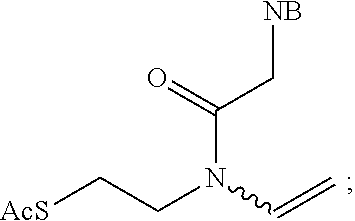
C(N(CC[AcS])C=C)(C[NB])=O
